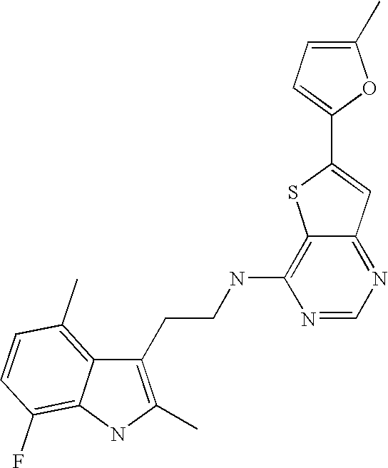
C1(CCNC2=C3C(=NC=N2)C=C(C2=CC=C(C)O2)S3)=C(C)NC2=C(F)C=CC(C)=C12
